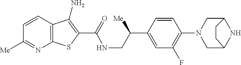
C1=CC2=C(N=C1[Me])SC(C(=O)NCC(C1=CC(F)=C(N3CC4NC(C3)CC4)C=C1)[Me])=C2N
